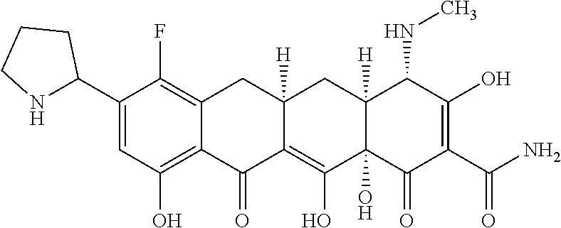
C1(C2NCCC2)=CC(O)=C2C(=C1F)CC1([H])CC3([H])C(NC)C(O)=C(C(=O)N)C(=O)C3(O)C(O)=C1C2=O
